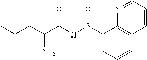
S(NC(C(CC(C)C)N)=O)(=O)C1=CC=CC2=C1N=CC=C2
